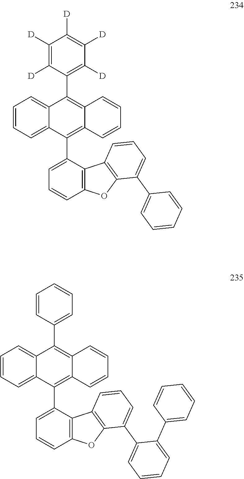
C1=CC=C(C2=CC=CC=C2)C2=C1C1=C(C=CC=C1C1=C3C(=C(C4=C([D])C([D])=C([D])C([D])=C4[D])C4=CC=CC=C41)C=CC=C3)O2.C1=CC(C2=CC=CC=C2C2=CC=CC3=C2OC2=C3C(C3=C4C(=C(C5=CC=CC=C5)C5=CC=CC=C35)C=CC=C4)=CC=C2)=CC=C1
